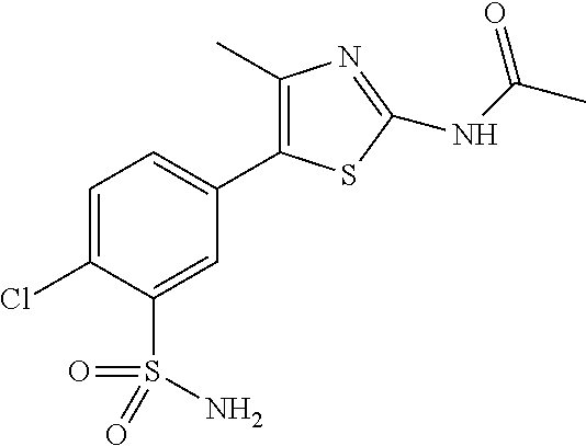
C1=C(Cl)C(S(=O)(=O)N)=CC(C2=C(C)N=C(NC(C)=O)S2)=C1
